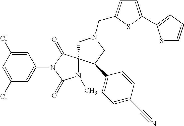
C1(Cl)=CC(Cl)=CC(N2C(=O)N(C)C3(C2=O)CN(CC2=CC=C(C4=CC=CS4)S2)CC3C2=CC=C(C#N)C=C2)=C1
